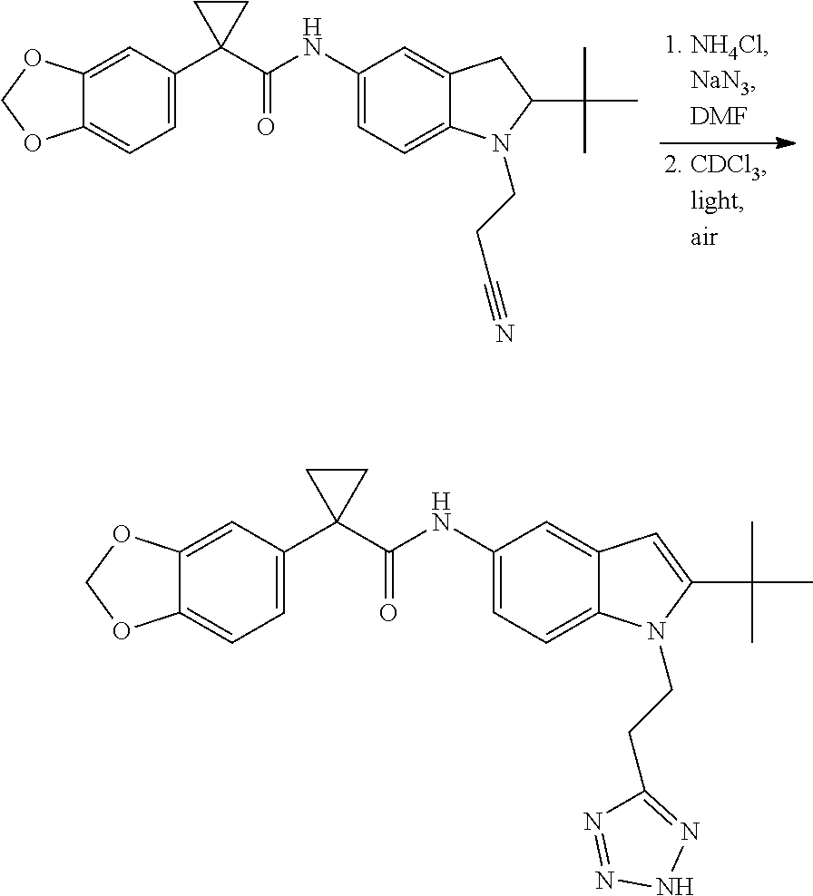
C12=CC(C3(C(NC4=CC=C5C(=C4)CC(C(C)(C)C)N5CCC#N)=O)CC3)=CC=C1OCO2.C12=CC(C3(C(NC4=CC=C5C(=C4)C=C(C(C)(C)C)N5CCC4=NNN=N4)=O)CC3)=CC=C1OCO2
